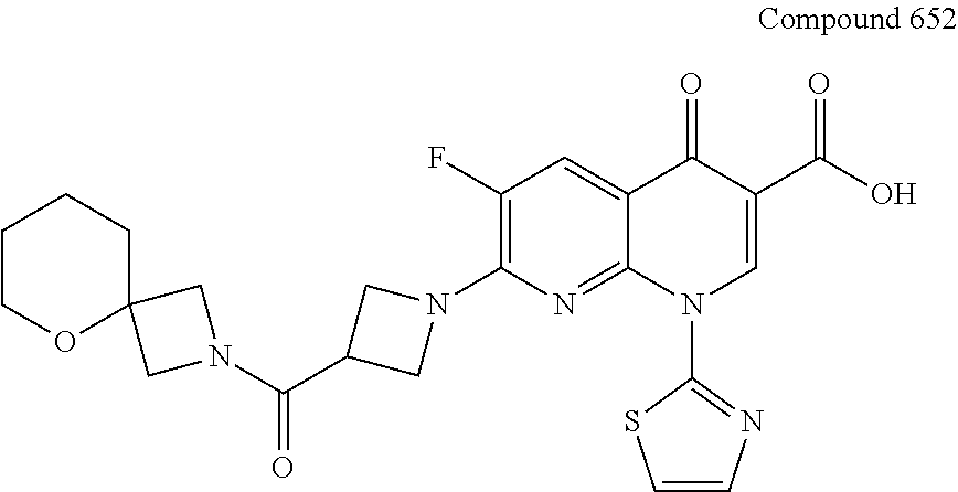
C1(F)=C(N2CC(C(N3CC4(C3)CCCCO4)=O)C2)N=C2C(=C1)C(=O)C(C(O)=O)=CN2C1=NC=CS1
